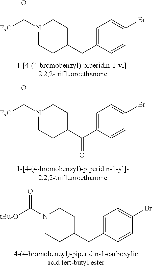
C1=C(CC2CCN(C([F3C])=O)CC2)C=CC(Br)=C1.C1=C(C(C2CCN(C([F3C])=O)CC2)=O)C=CC(Br)=C1.C1=C(CC2CCN(C([tBu-O])=O)CC2)C=CC(Br)=C1
